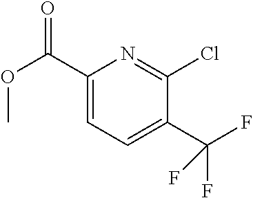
C1(C(OC)=O)=CC=C(C(F)(F)F)C(Cl)=N1
